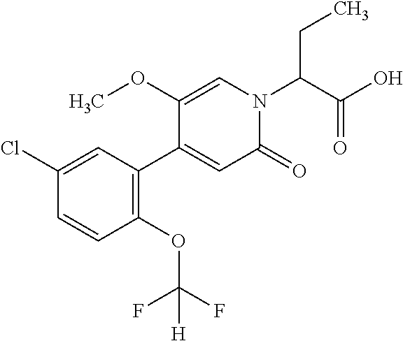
C1(Cl)=CC(C2=CC(=O)N(C(CC)C(=O)O)C=C2OC)=C(OC(F)(F)[H])C=C1
